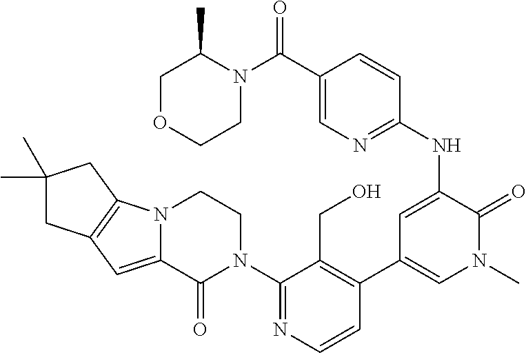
N12C(=CC3=C1CC(C)(C)C3)C(=O)N(C1=NC=CC(C3=CN(C)C(=O)C(NC4=NC=C(C(=O)N5C(C)COCC5)C=C4)=C3)=C1CO)CC2
